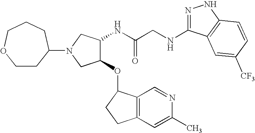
C(C(NC1C(OC2C3=C(C=C(C)N=C3)CC2)CN(C2CCOCCC2)C1)=O)NC1=NNC2=C1C=C([CF3])C=C2
